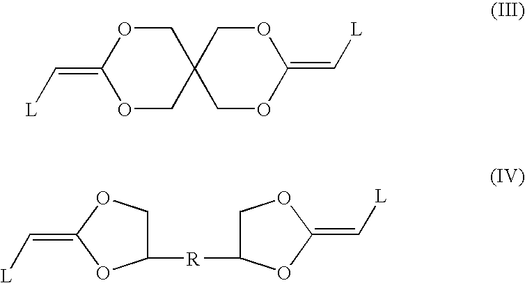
C1OC(=C[L])OCC12COC(=C[L])OC2.C1C([R]C2COC(=C[L])O2)OC(=C[L])O1
